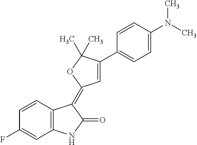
C1=CC(F)=CC2=C1C(=C1C=C(C3=CC=C(N(C)C)C=C3)C(C)(C)O1)C(=O)N2
